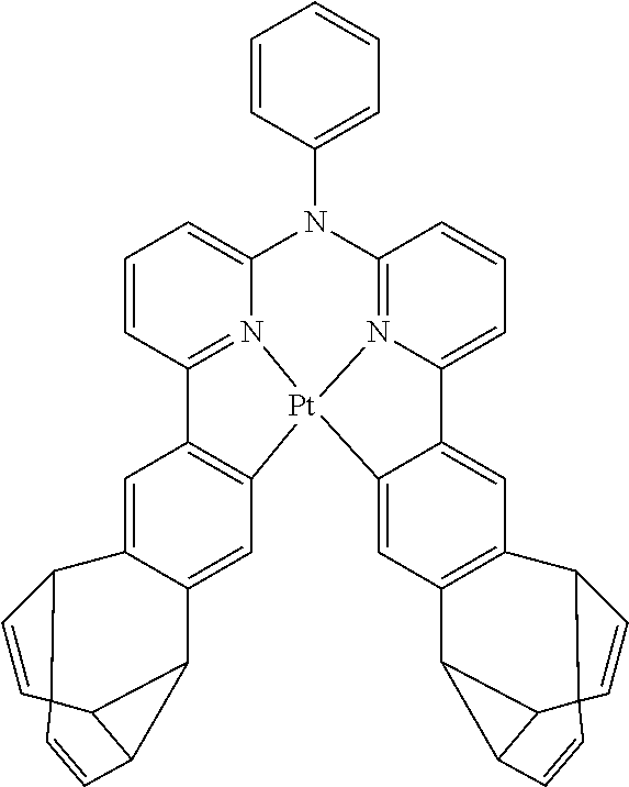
C12=C(C=C3C(=C1)C1C4C1C1(C3C=C1)C=C4)C1=N3C(=CC=C1)N(C1=CC=CC=C1)C1=N4C(=CC=C1)C1=CC5=C(C6C7C6C6(C5C=C6)C=C7)C=C1[Pt]234
